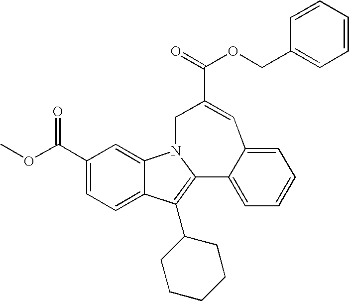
O(C(=O)C1=CC2=CC=CC=C2C2=C(C3CCCCC3)C3=CC=C(C(=O)OC)C=C3N2C1)CC1=CC=CC=C1
